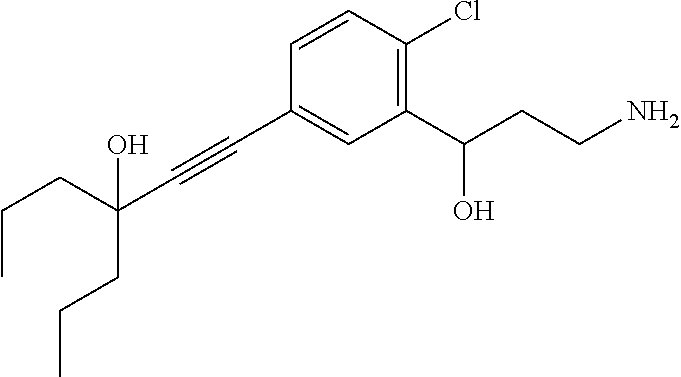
CCCC(CCC)(O)C#CC1=CC(C(CCN)O)=C(Cl)C=C1
